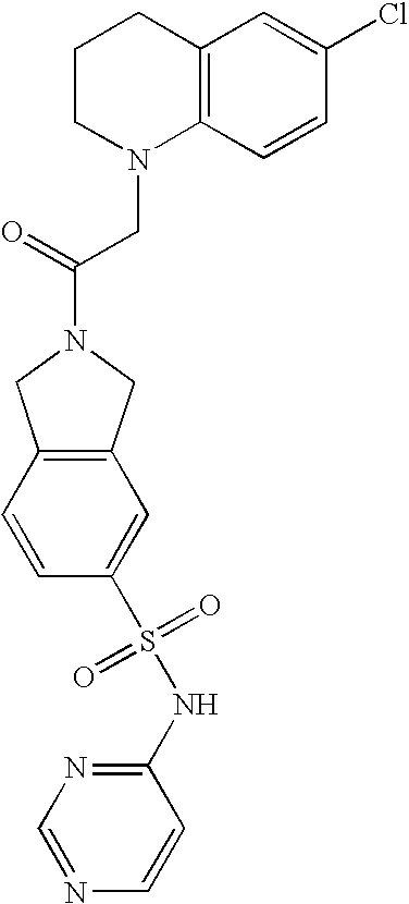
C1=NC=CC(NS(C2=CC3=C(C=C2)CN(C(=O)CN2C4=C(CCC2)C=C(Cl)C=C4)C3)(=O)=O)=N1
